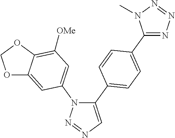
C1(C2=CC=C(C3=NN=NN3C)C=C2)=CN=NN1C1=CC([OMe])=C2C(=C1)OCO2
